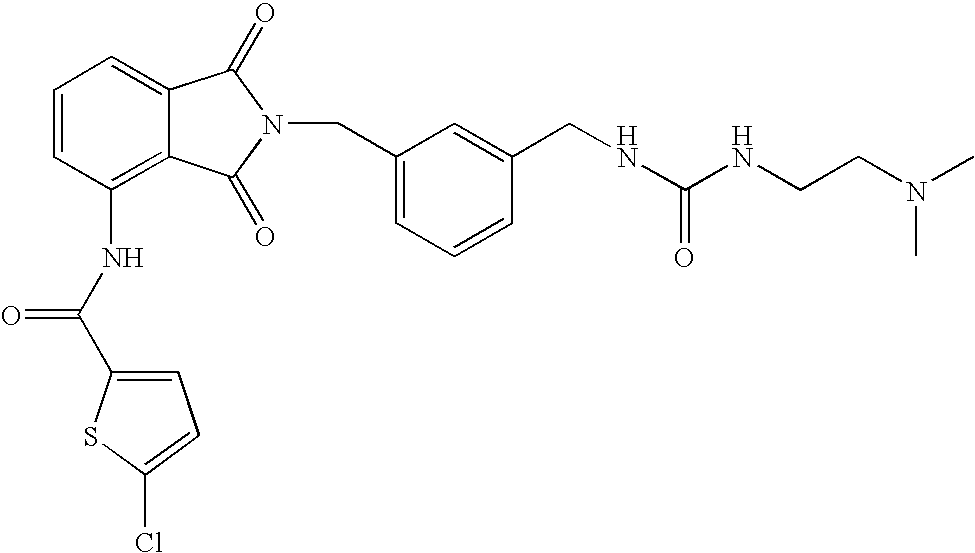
C1=C2C(=C(NC(C3=CC=C(Cl)S3)=O)C=C1)C(=O)N(CC1=CC=CC(CNC(NCCN(C)C)=O)=C1)C2=O
